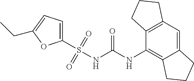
N(C1=C2C(=CC3=C1CCC3)CCC2)C(NS(C1=CC=C(CC)O1)(=O)=O)=O
